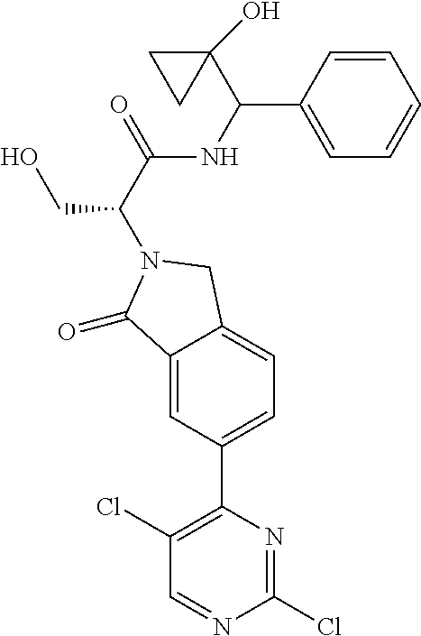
C1=C(C(NC(C(CO)N2CC3=CC=C(C4=C(Cl)C=NC(Cl)=N4)C=C3C2=O)=O)C2(O)CC2)C=CC=C1
